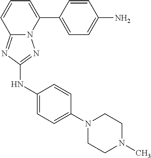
C1=CC(C2=CC=CC3=NC(NC4=CC=C(N5CCN(C)CC5)C=C4)=NN23)=CC=C1N
